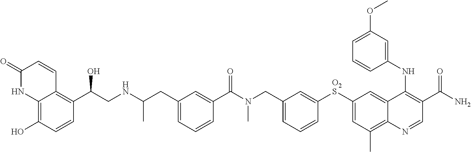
N(CC1=CC=CC([O2S]C2=CC(C)=C3C(=C2)C(NC2=CC(OC)=CC=C2)=C(C(N)=O)C=N3)=C1)(C)C(C1=CC(CC(NCC(C2=C3C(=C(O)C=C2)NC(=O)C=C3)O)C)=CC=C1)=O
